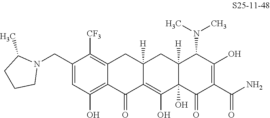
C1(CN2C(C)CCC2)=CC(O)=C2C(=C1[CF3])CC1([H])C(=C(O)C3(O)C([H])(C1)C(N(C)C)C(O)=C(C(N)=O)C3=O)C2=O
